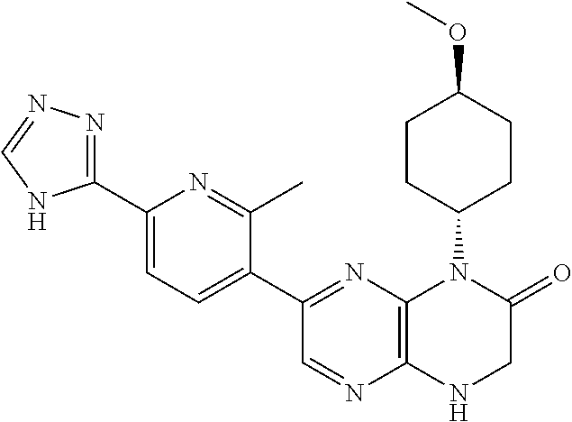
C12=C(N=C(C3=CC=C(C4=NN=CN4)N=C3C)C=N1)N(C1CCC(OC)CC1)C(=O)CN2
